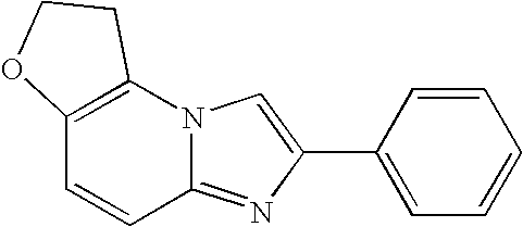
C1=CC(C2=CN3C(=N2)C=CC2=C3CCO2)=CC=C1
